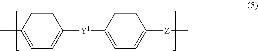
CC1=CC=C([Y1]C2=CC=C([Z]C)CC2)CC1
